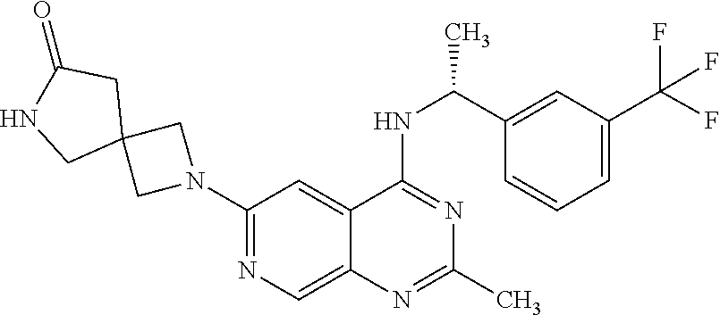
N1=C(NC(C2=CC(C(F)(F)F)=CC=C2)C)C2=CC(N3CC4(C3)CC(=O)NC4)=NC=C2N=C1C
